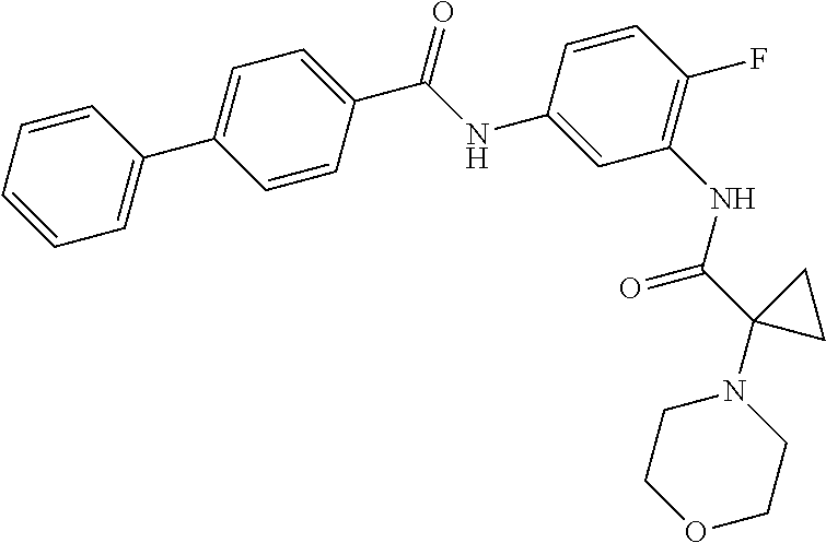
C1=CC=CC=C1C1=CC=C(C(NC2=CC(NC(C3(N4CCOCC4)CC3)=O)=C(F)C=C2)=O)C=C1
